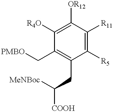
C1([R4O])=C([OR12])C([R11])=C([R5])C(CC([COOH])[MeNBoc])=C1C[PMBO]
